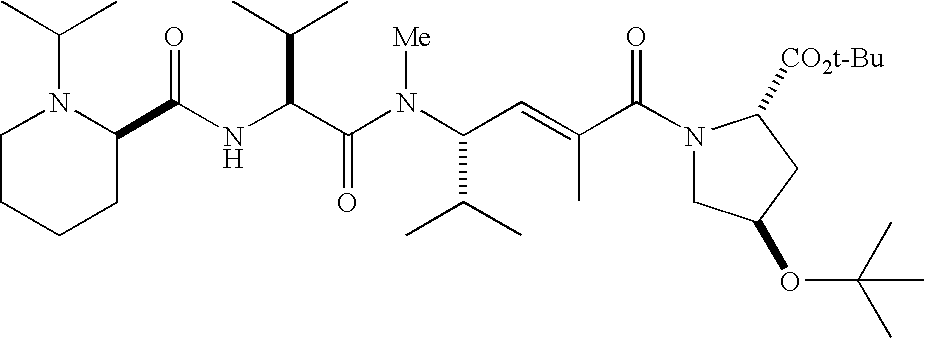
N(C(C(N(C(C(C)C)C=C(C)C(N1CC(OC(C)(C)C)CC1[CO2t-Bu])=O)[Me])=O)C(C)C)C(C1N(C(C)C)CCCC1)=O
